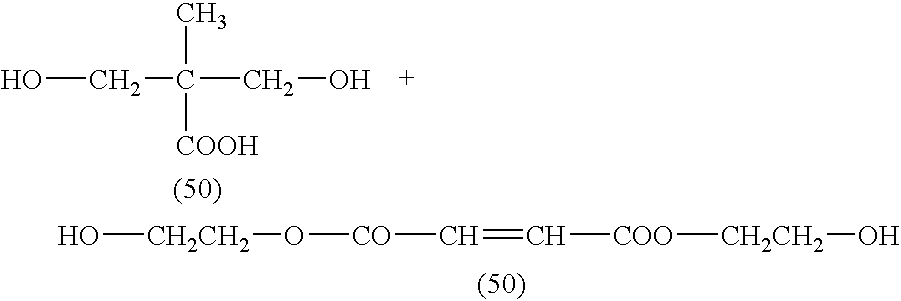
OCC(CO)(C)[COOH].[CH2CH2](O)[COO]C=C[CO]O[CH2CH2]O
